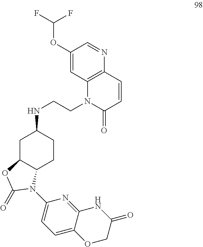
N(C1CC2C(CC1)N(C1=CC=C3C(=N1)NC(=O)CO3)C(=O)O2)CCN1C(=O)C=CC2=C1C=C(OC(F)F)C=N2
